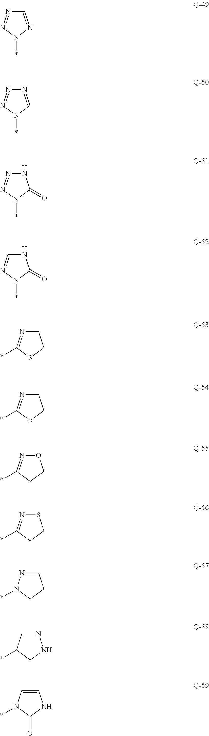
C1=NN(*)N=N1.N1=CN(*)N=N1.N1N=NN(*)C1=O.N1C=NN(*)C1=O.C1N=C(*)SC1.C1N=C(*)OC1.O1N=C(*)CC1.S1N=C(*)CC1.C1=NN(*)CC1.N1=CC(*)CN1.C1=CN(*)C(=O)N1
